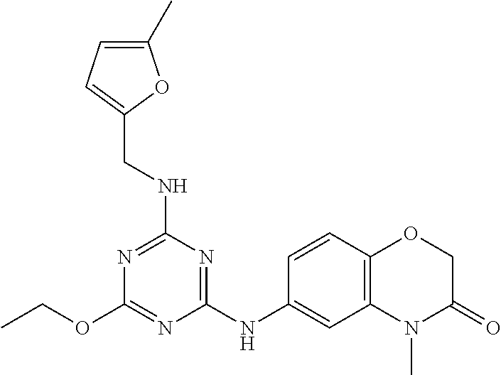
C1(NC2=CC3=C(C=C2)OCC(=O)N3C)=NC(NCC2=CC=C(C)O2)=NC(OCC)=N1
